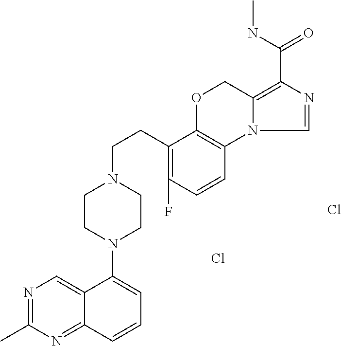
N1=C(C)N=C2C(=C1)C(N1CCN(CCC3=C(F)C=CC4=C3OCC3=C(C(NC)=O)N=CN43)CC1)=CC=C2.Cl.Cl
